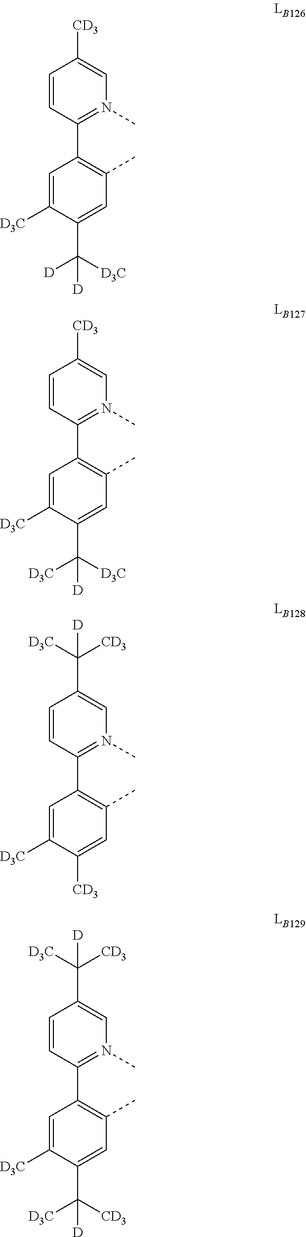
C1=CC(C2=C(C)C=C(C([D])([D3C])[D])C([D3C])=C2)=N(C)C=C1[CD3].C1=CC(C2=C(C)C=C(C([D3C])([D3C])[D])C([D3C])=C2)=N(C)C=C1[CD3].C1=CC(C2=C(C)C=C([CD3])C([D3C])=C2)=N(C)C=C1C([CD3])([D3C])[D].C1=CC(C2=C(C)C=C(C([D3C])([CD3])[D])C([D3C])=C2)=N(C)C=C1C([CD3])([D3C])[D]
